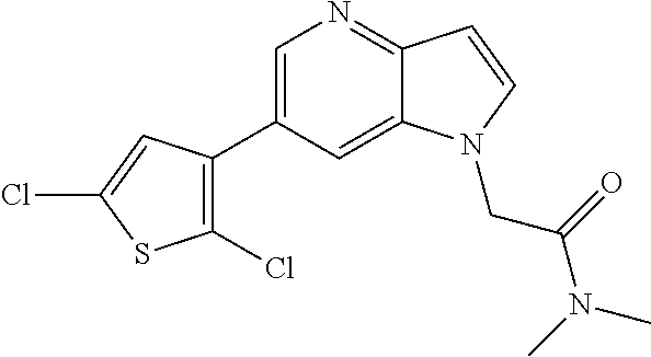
C1=C(C2=C(Cl)SC(Cl)=C2)C=C2C(=N1)C=CN2CC(N(C)C)=O
